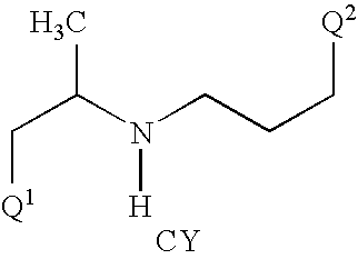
C(C(N(CCC[Q2])[H])C)[Q1].[CY]
